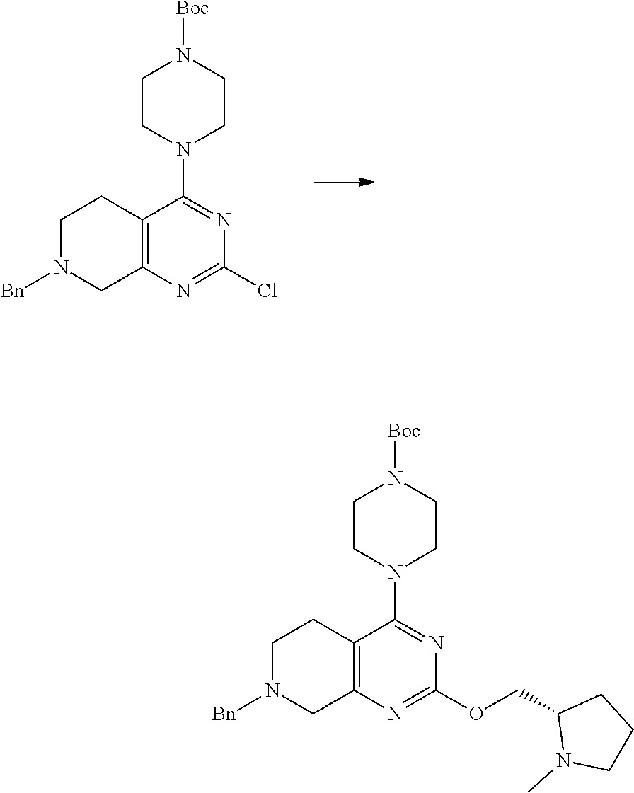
C1CN(C2=NC(OCC3N(C)CCC3)=NC3=C2CCN([Bn])C3)CCN1[Boc].C1CN(C2=NC(Cl)=NC3=C2CCN([Bn])C3)CCN1[Boc]
